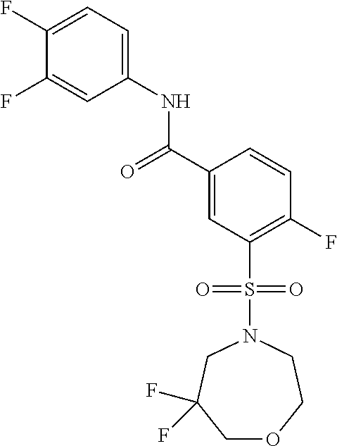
C(C1=CC(S(N2CCOCC(F)(F)C2)(=O)=O)=C(F)C=C1)(=O)NC1=CC=C(F)C(F)=C1
